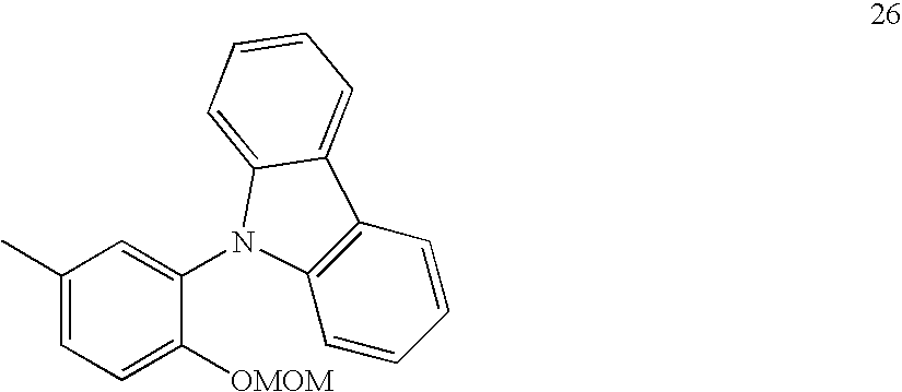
C1=C([OMOM])C(N2C3=C(C=CC=C3)C3=CC=CC=C32)=CC(C)=C1
